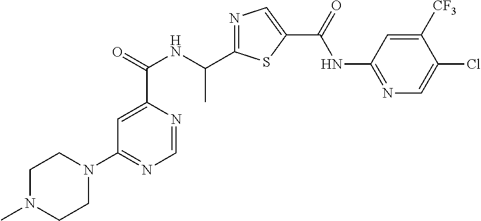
N1=C(C(NC(C2=CC(N3CCN(C)CC3)=NC=N2)=O)C)SC(C(=O)NC2=NC=C(Cl)C([CF3])=C2)=C1
